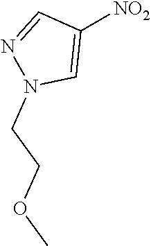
[NO2]C1=CN(CCOC)N=C1
